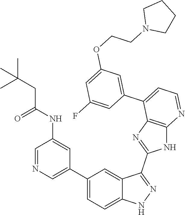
C1=NC=C(C2=CC=C3C(=C2)C(C2=NC4=C(N2)N=CC=C4C2=CC(OCCN4CCCC4)=CC(F)=C2)=NN3)C=C1NC(CC(C)(C)C)=O
